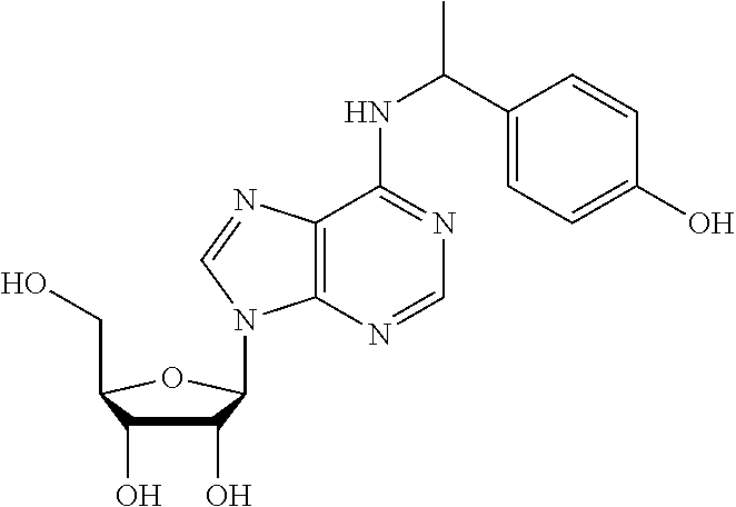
C1(O)C(O)C(CO)OC1N1C2=C(C(NC(C3=CC=C(O)C=C3)C)=NC=N2)N=C1
